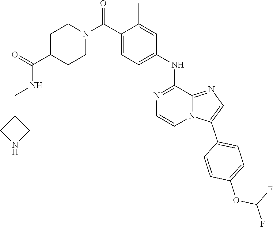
C1(C)=CC(NC2=NC=CN3C2=NC=C3C2=CC=C(OC(F)F)C=C2)=CC=C1C(N1CCC(C(NCC2CNC2)=O)CC1)=O
